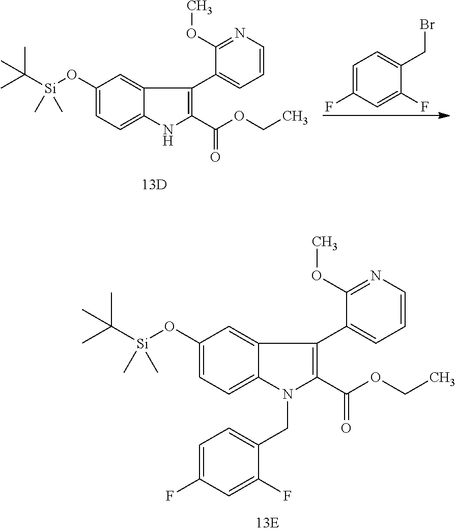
C1=C(F)C=C(F)C(CBr)=C1.O(C1=CC=C2C(=C1)C(C1=CC=CN=C1OC)=C(C(OCC)=O)N2)[Si](C(C)(C)C)(C)C.O(C1=CC=C2C(=C1)C(C1=CC=CN=C1OC)=C(C(OCC)=O)N2CC1=CC=C(F)C=C1F)[Si](C(C)(C)C)(C)C
